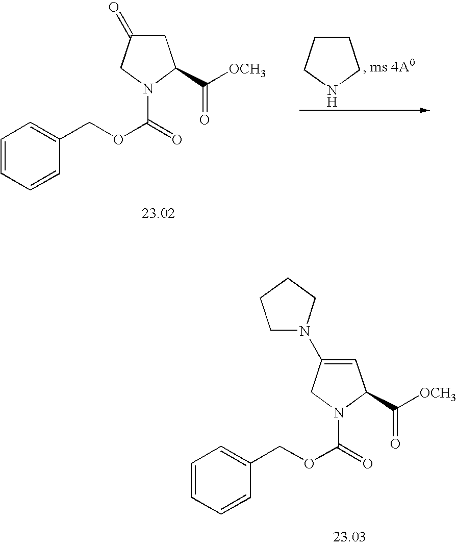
C1CCNC1.C1=CC=CC(COC(=O)N2CC(=O)CC2C([OCH3])=O)=C1.C1=CC=CC(COC(=O)N2CC(N3CCCC3)=CC2C(=O)[OCH3])=C1
